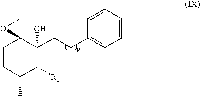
C1CC(C)C([R1])C(CCC2=CC=CC=C2)(O)C12CO2
